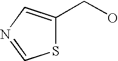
S1C(CO)=CN=C1
